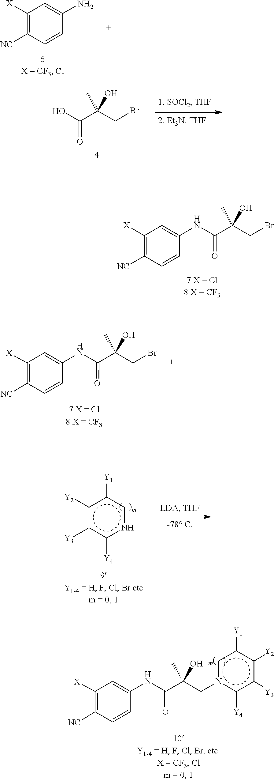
C1([X])=C([NC])C=CC(N)=C1.O=C(O)C(O)(CBr)C.C1([X])=C([NC])C=CC(NC(=O)C(O)(CBr)C)=C1.C1([X])=C([NC])C=CC(NC(=O)C(O)(CBr)C)=C1.c1([Y2])c([Y3])c([Y4])ncc1[Y1].C1([X])=C([NC])C=CC(NC(=O)C(O)(Cn2c([Y4])c([Y3])c([Y2])c([Y1])c2)C)=C1
